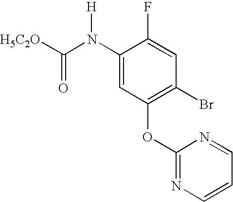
[H5C2O]C(N(C1=CC(OC2=NC=CC=N2)=C(Br)C=C1F)[H])=O
